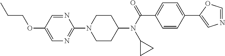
C1CC(N(C(C2=CC=C(C3=CN=CO3)C=C2)=O)C2CC2)CCN1C1=NC=C(OCCC)C=N1
